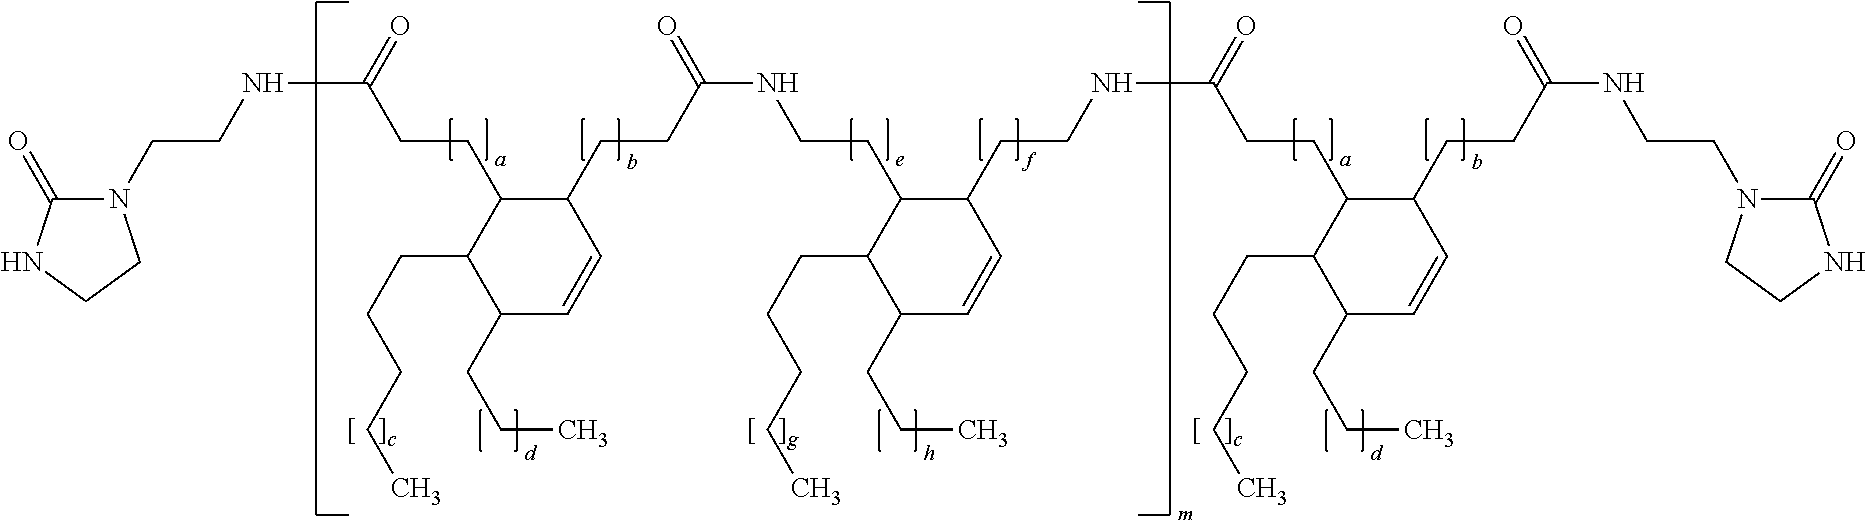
N1(CCNC(=O)CCC2C(CCCCC)C(CCC)C=CC2CCC(=O)NCCC2C(CCCCC)C(CCC)C=CC2CCNC(CCC2C(CCCCC)C(CCC)C=CC2CCC(=O)NCCN2C(=O)NCC2)=O)C(=O)NCC1
